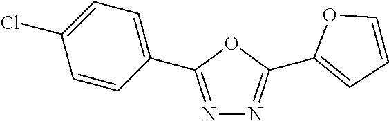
N1=C(C2=CC=C(Cl)C=C2)OC(C2=CC=CO2)=N1
